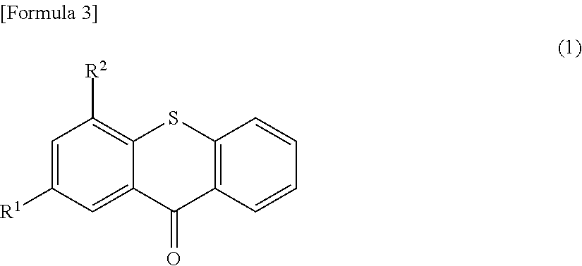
C1=C([R1])C=C2C(=C1[R2])SC1=C(C2=O)C=CC=C1
